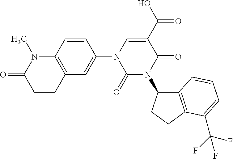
C12=C(CCC(=O)N1C)C=C(N1C=C(C(O)=O)C(=O)N(C3C4=C(CC3)C(C(F)(F)F)=CC=C4)C1=O)C=C2
